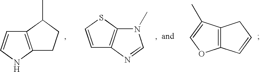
C12=C(NC=C1)CCC2C.C1=CSC2=C1N=CN2C.C12=C(C=CC1)OC=C2C
